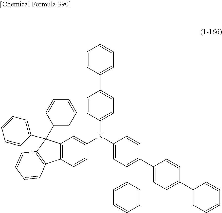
C1=CC(N(C2=CC3=C(C=C2)C2=C(C3(C3=CC=CC=C3)C3=CC=CC=C3)C=CC=C2)C2=CC=C(C3=CC=CC=C3)C=C2)=CC=C1C1=CC=C(C2=CC=CC=C2)C=C1.C1=CC=CC=C1
